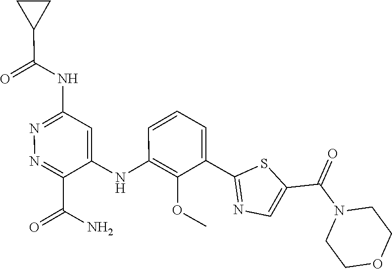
C1=C(C2=NC=C(C(N3CCOCC3)=O)S2)C(OC)=C(NC2=CC(NC(C3CC3)=O)=NN=C2C(N)=O)C=C1
